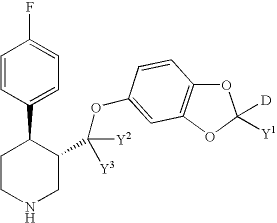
C1=CC(C2CCNCC2C([Y2])([Y3])OC2=CC3=C(OC([D])([Y1])O3)C=C2)=CC=C1F
